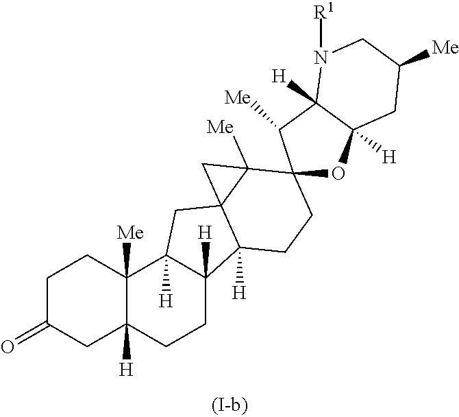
C1C(=O)CC2([H])C([Me])(C1)C1([H])C([H])(CC2)C2([H])C3(C1)C([Me])(C1(CC2)OC2([H])CC([Me])CN([R1])C2([H])C1[Me])C3
